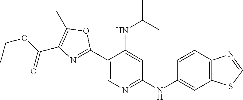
C(C1=C(C)OC(C2=CN=C(NC3=CC4=C(C=C3)N=CS4)C=C2NC(C)C)=N1)(OCC)=O
